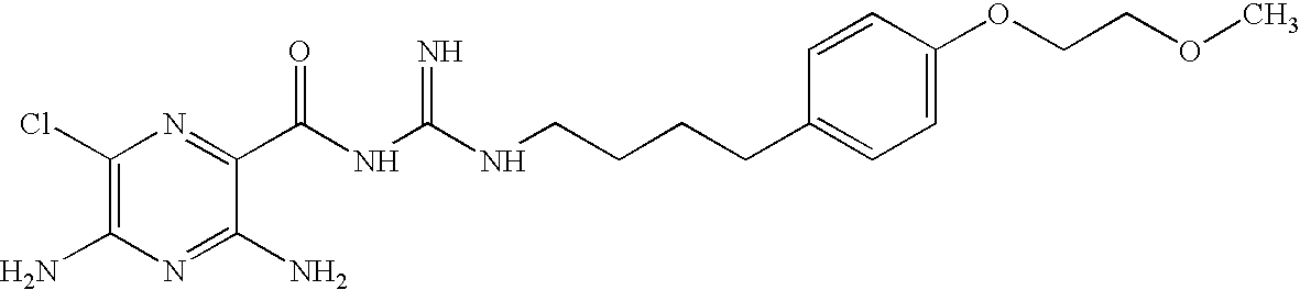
C1(Cl)=C(N)N=C(N)C(C(NC(NCCCCC2=CC=C(OCCOC)C=C2)=N)=O)=N1
